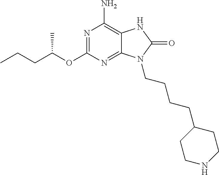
N1=C(OC(CCC)C)N=C2C(=C1N)NC(=O)N2CCCCC1CCNCC1
